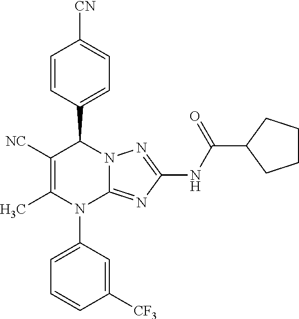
C1=CC(C2C([NC])=C(C)N(C3=CC=CC([CF3])=C3)C3=NC(NC(C4CCCC4)=O)=NN23)=CC=C1[CN]
